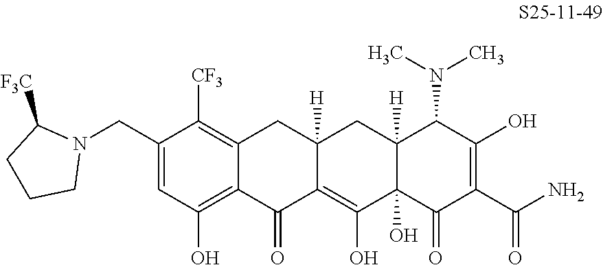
C1(CN2C([F3C])CCC2)=CC(O)=C2C(=C1[CF3])CC1([H])C(=C(O)C3(O)C([H])(C1)C(N(C)C)C(O)=C(C(N)=O)C3=O)C2=O
